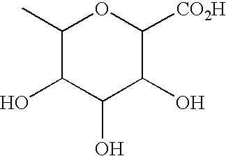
C1(C)C(O)C(O)C(O)C([CO2H])O1
